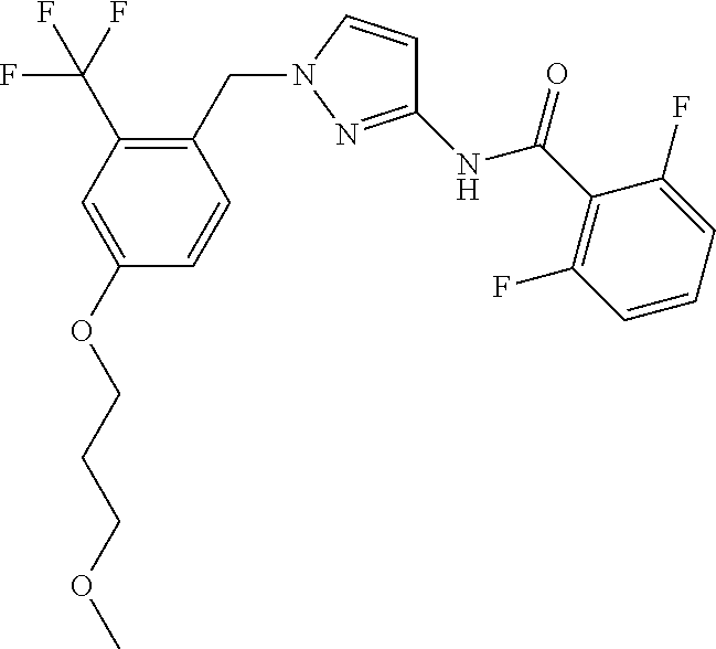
C1=CN(CC2=C(C(F)(F)F)C=C(OCCCOC)C=C2)N=C1NC(C1=C(F)C=CC=C1F)=O
